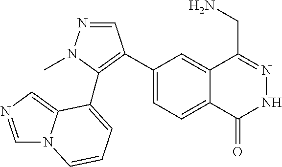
C1(C2=C(C3=CC=CN4C=NC=C43)N(C)N=C2)=CC=C2C(=C1)C(CN)=NNC2=O
